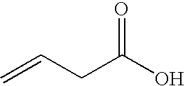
C=CCC(O)=O
